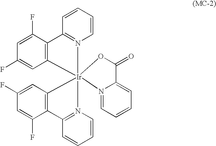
C1=C(F)C2=C(C=C1F)[Ir]13(N4=C2C=CC=C4)(N2=C(C=CC=C2)C2=C1C=C(F)C=C2F)N1=CC=CC=C1C(=O)O3
